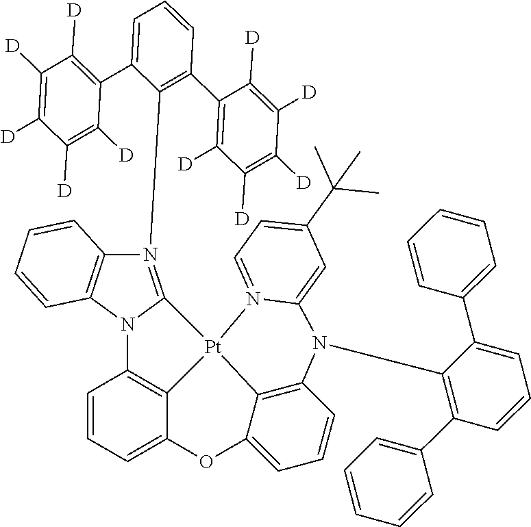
C1=CC=C2C3=C1N1C(=N(C4=C(C5=C([D])C([D])=C([D])C([D])=C5[D])C=CC=C4C4=C([D])C([D])=C([D])C([D])=C4[D])C4=C1C=CC=C4)[Pt]31C3=C(C=CC=C3O2)N(C2=C(C3=CC=CC=C3)C=CC=C2C2=CC=CC=C2)C2=CC(C(C)(C)C)=CC=N12
